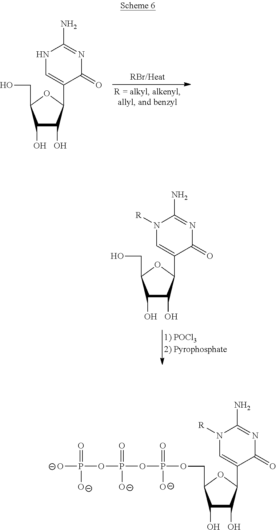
C1(O)C(O)C(C2=CNC(N)=NC2=O)OC1CO.C1(O)C(O)C(C2=CN([R])C(N)=NC2=O)OC1CO.[O-]P(OP(OP(OCC1C(O)C(O)C(C2=CN([R])C(N)=NC2=O)O1)(=O)[O-])(=O)[O-])(=O)[O-]
